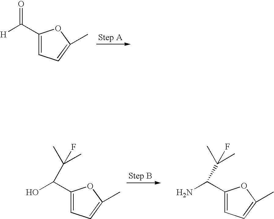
[H]C(C1=CC=C(C)O1)=O.OC(C1=CC=C(C)O1)C(C)(C)F.NC(C1=CC=C(C)O1)C(C)(C)F
